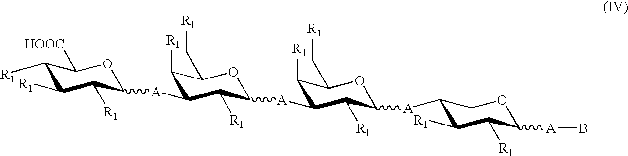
C1([R1])C([A]C2C([R1])C([A]C3C([R1])C([R1])C([R1])C([HOOC])O3)C([R1])C(C[R1])O2)C([R1])C([A]C2C([R1])C([R1])C([A]B)OC2)OC1C[R1]
